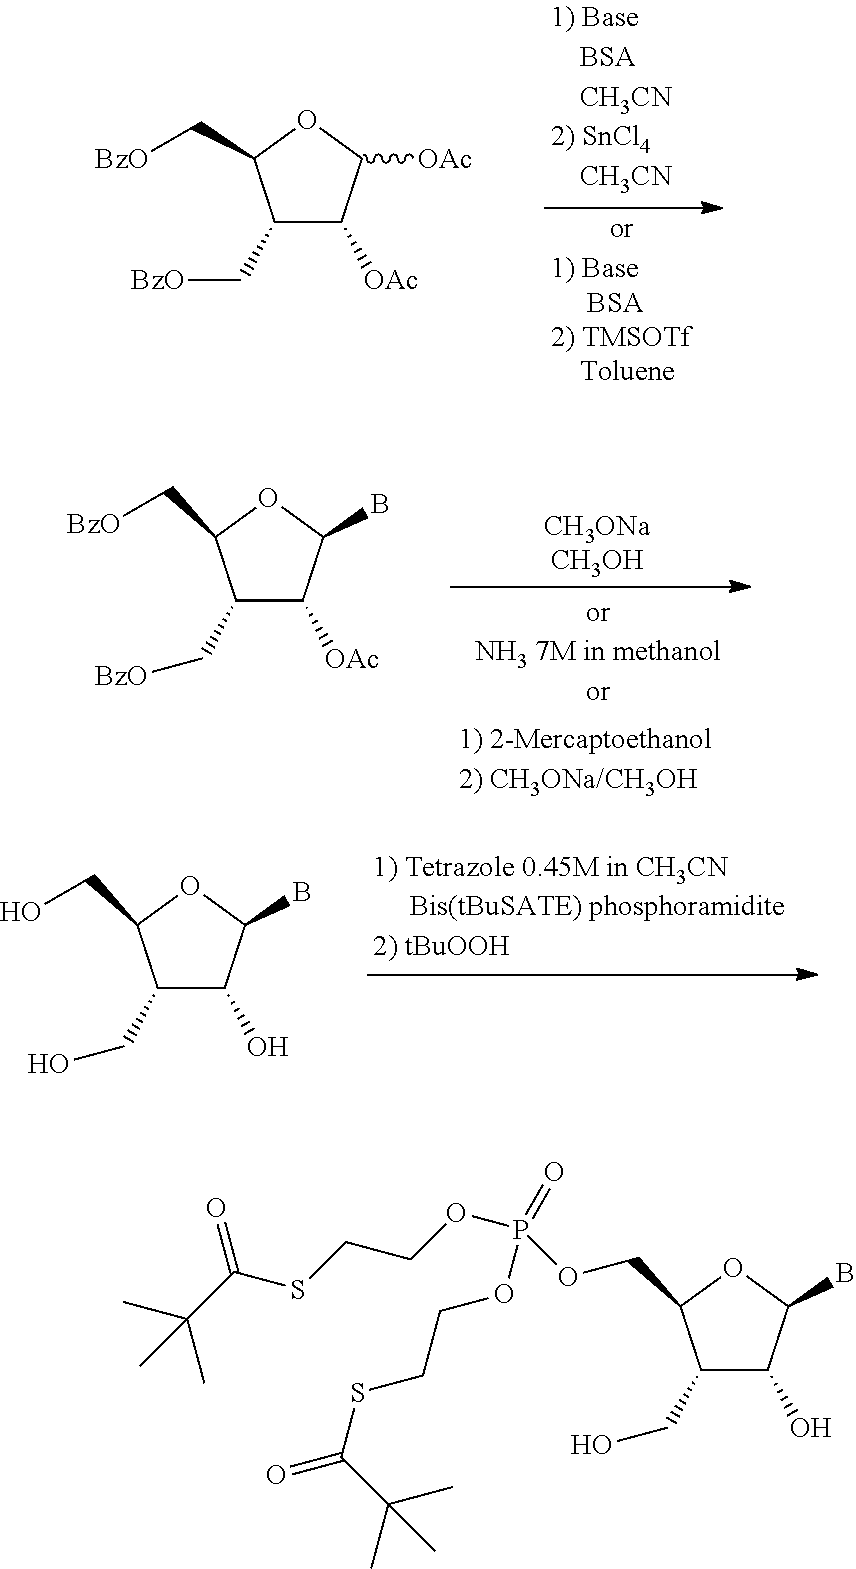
C1(C[BzO])C([OAc])C([OAc])OC1C[BzO].C1(CO)C(O)C(B)OC1CO.C1(C[BzO])C([OAc])C(B)OC1C[BzO].C1(CO)C(O)C(B)OC1COP(OCCSC(C(C)(C)C)=O)(=O)OCCSC(=O)C(C)(C)C
